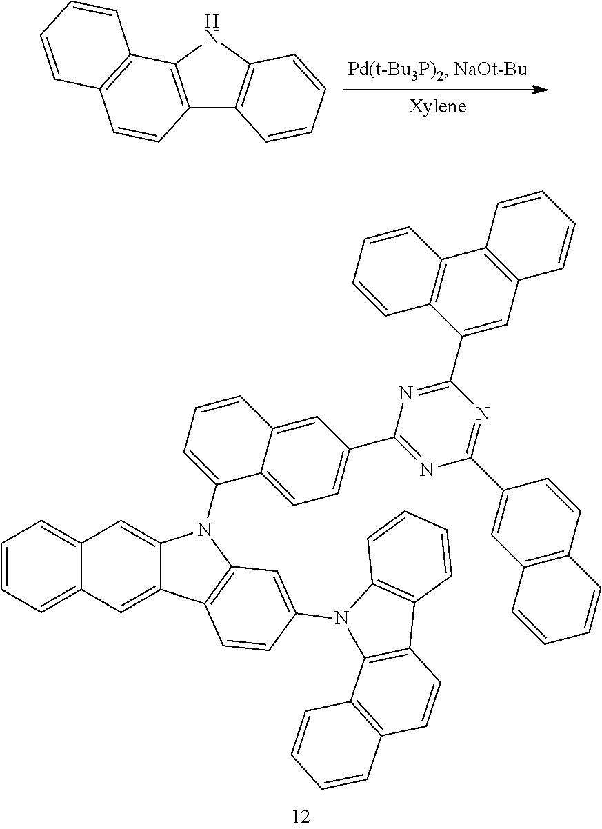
C1=CC2=CC(C3=NC(C4=CC5=C(C=C4)C=CC=C5)=NC(C4=CC5=C(C6=C4C=CC=C6)C=CC=C5)=N3)=CC=C2C(N2C3=CC4=CC=CC=C4C=C3C3=C2C=C(N2C4=C(C5=C2C=CC=C5)C=CC2=C4C=CC=C2)C=C3)=C1.C12=C(NC3=C1C=CC=C3)C1=C(C=C2)C=CC=C1
